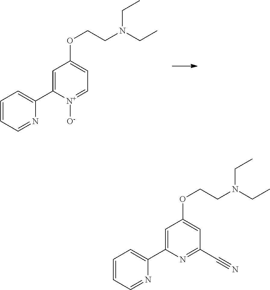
C1=CC=NC(C2=CC(OCCN(CC)CC)=CC=[N+]2[O-])=C1.C1=CC=NC(C2=CC(OCCN(CC)CC)=CC(C#N)=N2)=C1
